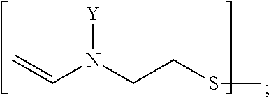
CSCCN(C=C)[Y]
